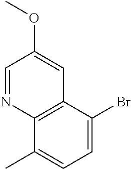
C1=NC2=C(C=C1OC)C(Br)=CC=C2C
